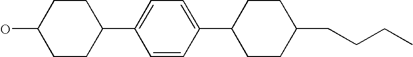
C1CC(C2=CC=C(C3CCC(CCCC)CC3)C=C2)CCC1O
